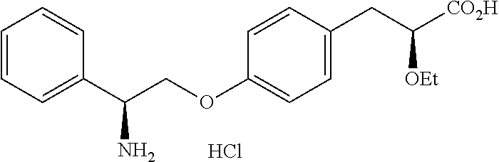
C1=CC=C(C(COC2=CC=C(CC([CO2H])[OEt])C=C2)N)C=C1.Cl
